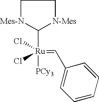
C(=[Ru](C1[N-Mes]CC[Mes-N]1)(Cl)(Cl)[PCy3])C1=CC=CC=C1
